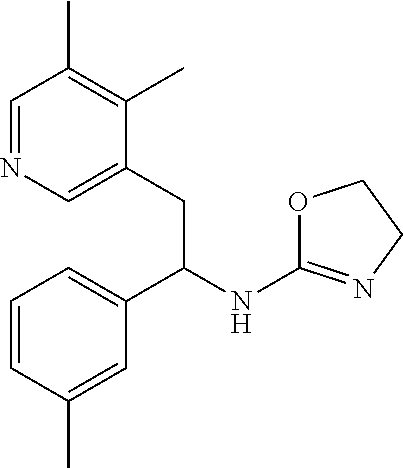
C1=NC=C(CC(NC2=NCCO2)C2=CC=CC(C)=C2)C(C)=C1C
